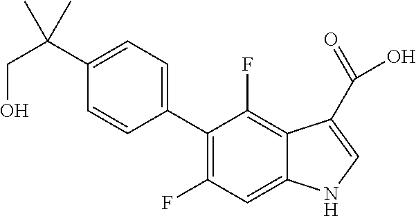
C1(C2=CC=C(C(C)(C)CO)C=C2)=C(F)C=C2C(=C1F)C(C(=O)O)=CN2
